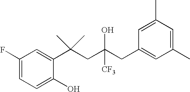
C1=C(O)C(C(CC(CC2=CC(C)=CC(C)=C2)([CF3])O)(C)C)=CC(F)=C1
